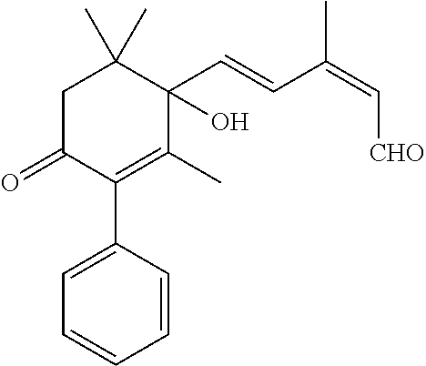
C1C(=O)C(C2=CC=CC=C2)=C(C)C(C=CC(=C[CHO])C)(O)C1(C)C
